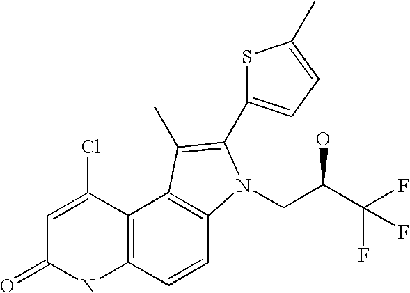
C1=C(Cl)C2=C(NC1=O)C=CC1=C2C(C)=C(C2=CC=C(C)S2)N1CC(C(F)(F)F)O
